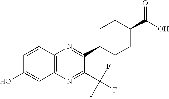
C1C(C(O)=O)CCC(C2=NC3=C(N=C2C(F)(F)F)C=C(O)C=C3)C1
